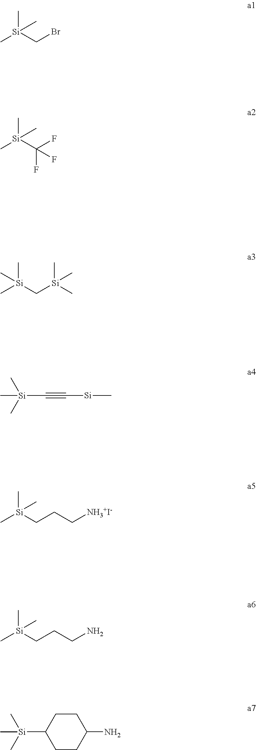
C[Si](CBr)(C)C.C[Si](C(F)(F)F)(C)C.C[Si](C[Si](C)(C)C)(C)C.[Si](C)C#C[Si](C)(C)C.C[Si](CCC[NH3+I-])(C)C.C[Si](CCCN)(C)C.C1CC(N)CCC1[Si](C)(C)C
